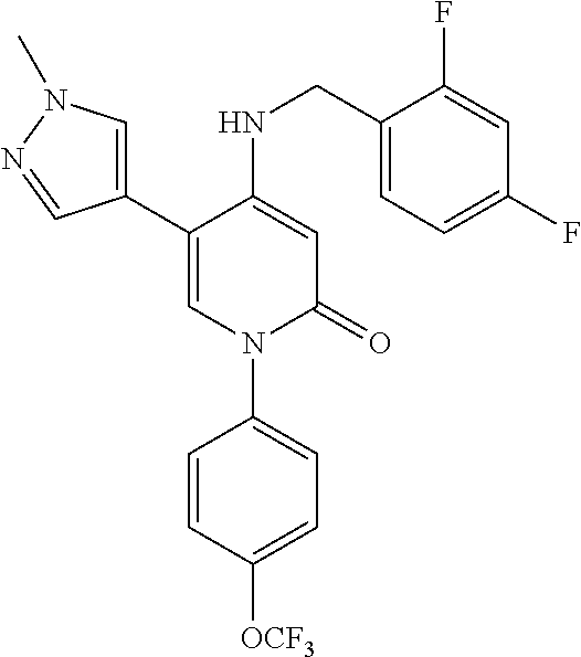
C1=C(NCC2=CC=C(F)C=C2F)C(C2=CN(C)N=C2)=CN(C2=CC=C([OCF3])C=C2)C1=O
